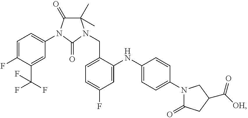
C1=C(F)C(C(F)(F)F)=CC(N2C(=O)C(C)(C)N(CC3=CC=C(F)C=C3NC3=CC=C(N4C(=O)CC(C([OH])=O)C4)C=C3)C2=O)=C1
